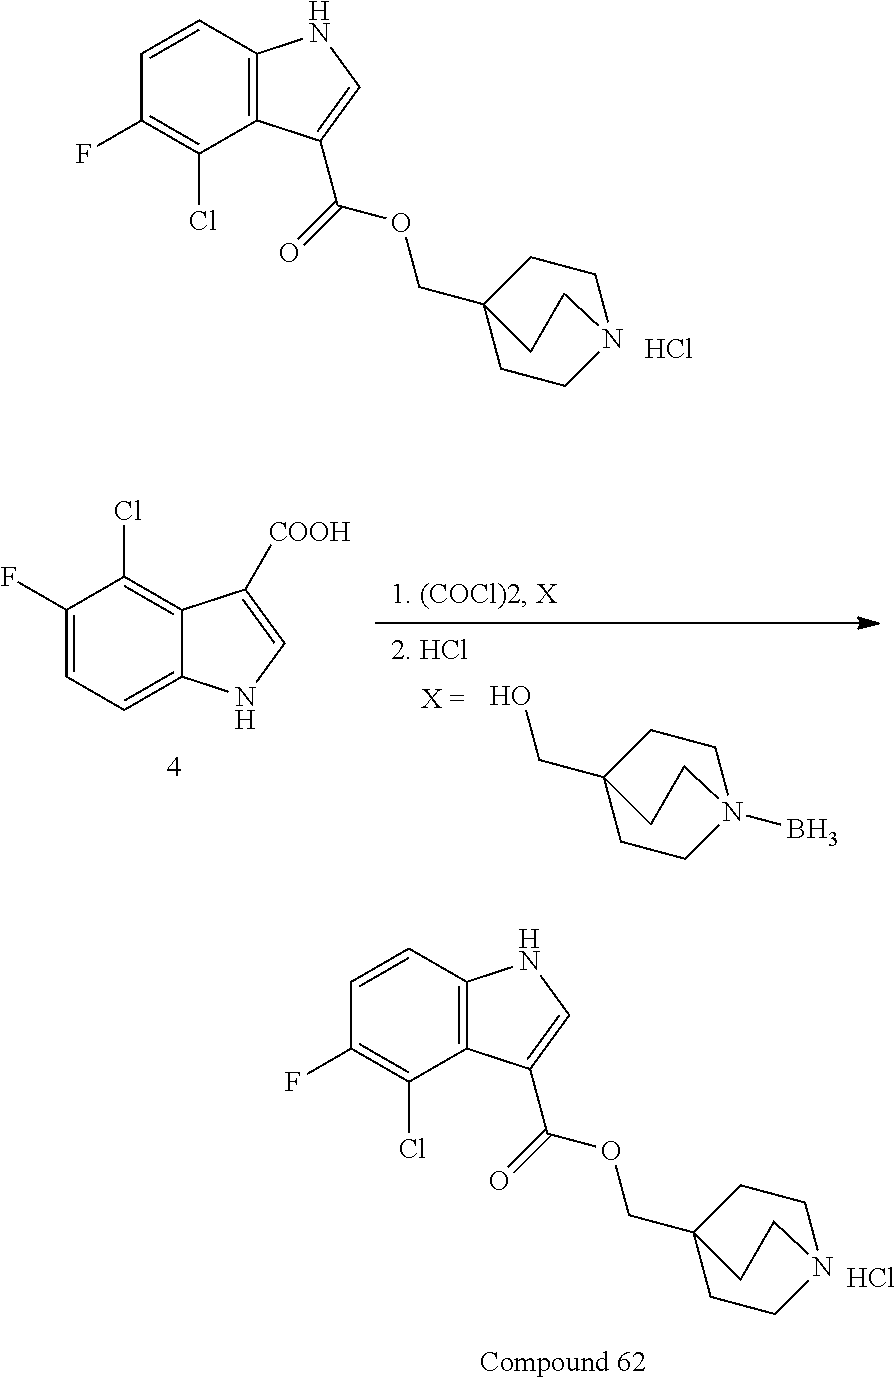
C1=CC(F)=C(Cl)C2=C1NC=C2C(=O)OCC12CCN(CC1)CC2.Cl.C1(F)=CC=C2C(=C1Cl)C([COOH])=CN2.OCC12CCN(B)(CC1)CC2.C1=CC(F)=C(Cl)C2=C1NC=C2C(=O)OCC12CCN(CC1)CC2.Cl
